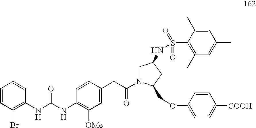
C1=CC(Br)=C(NC(=O)NC2=C([OMe])C=C(CC(=O)N3CC(NS(C4=C(C)C=C(C)C=C4C)(=O)=O)CC3COC3=CC=C([COOH])C=C3)C=C2)C=C1
